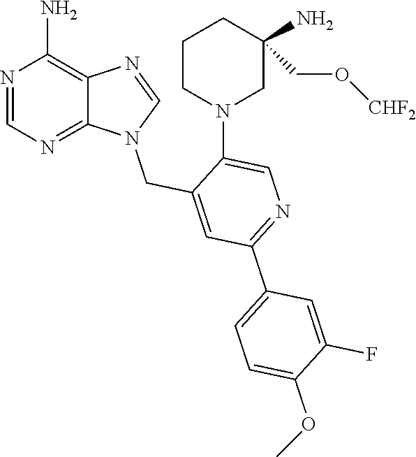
N1=CN(CC2=CC(C3=CC=C(OC)C(F)=C3)=NC=C2N2CC(CO[CHF2])(N)CCC2)C2=NC=NC(N)=C12
